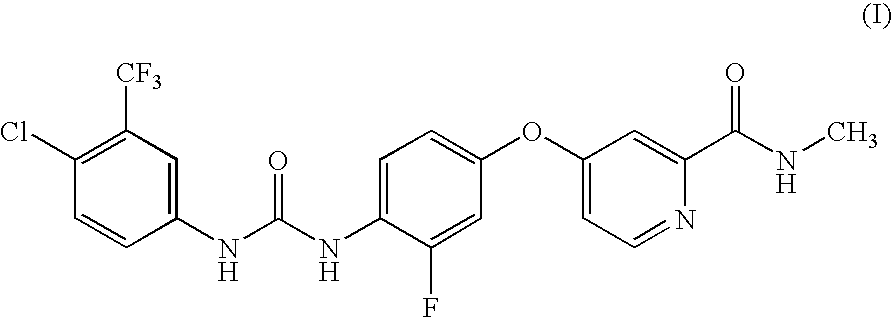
C1(NC(NC2=CC=C(OC3=CC=NC(C(NC)=O)=C3)C=C2F)=O)=CC([CF3])=C(Cl)C=C1
